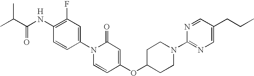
C1(N2C=CC(OC3CCN(C4=NC=C(CCC)C=N4)CC3)=CC2=O)=CC(F)=C(NC(C(C)C)=O)C=C1.[H]
